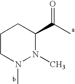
C1CN(C)N(C)C(C(C)=O)C1
